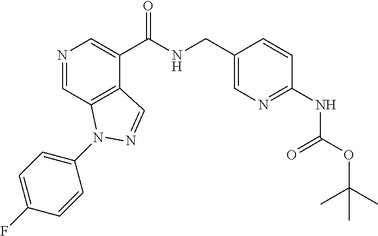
N1=CC2=C(C(C(NCC3=CN=C(NC(=O)OC(C)(C)C)C=C3)=O)=C1)C=NN2C1=CC=C(F)C=C1
